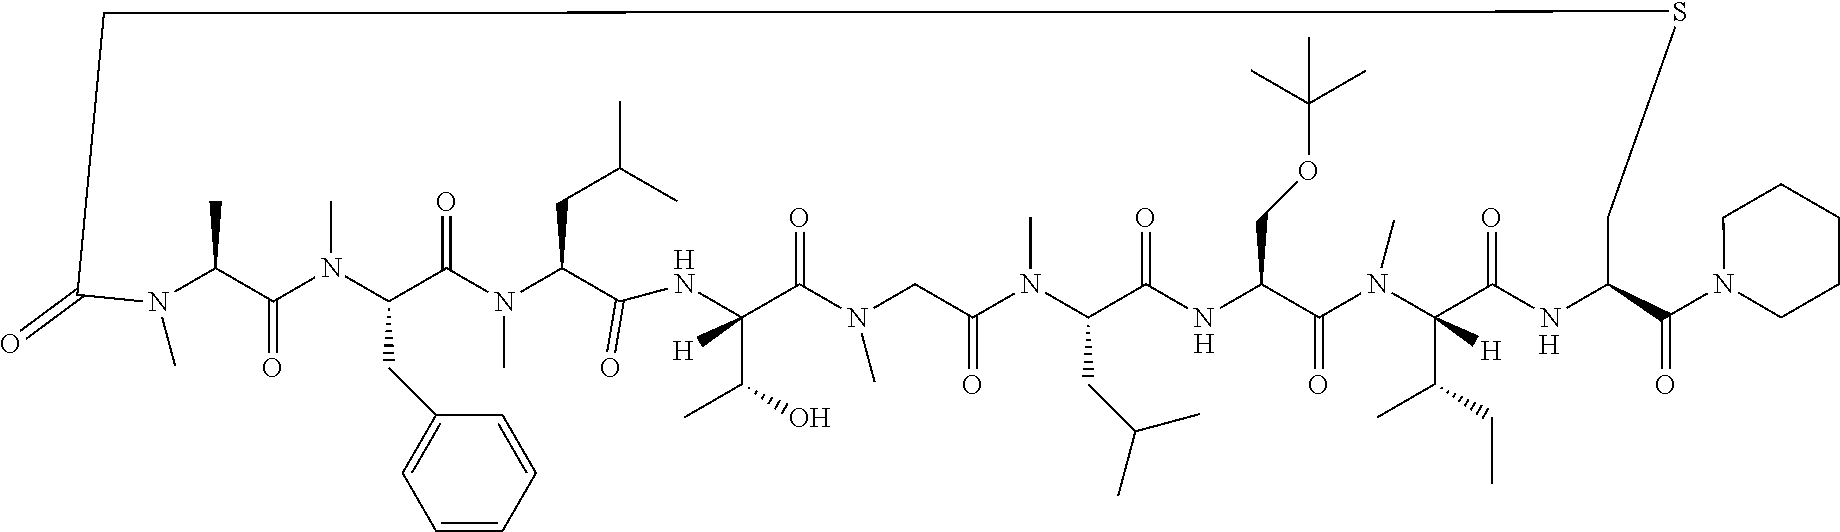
[H].[H].C1(=O)N(C)C(C)C(=O)N(C)C(CC2=CC=CC=C2)C(=O)N(C)C(CC(C)C)C(=O)NC(C(O)C)([H])C(=O)N(C)CC(=O)N(C)C(CC(C)C)C(=O)NC(COC(C)(C)C)C(=O)N(C)C(C(C)CC)([H])C(=O)NC(C(N2CCCCC2)=O)CSC1.[H]
